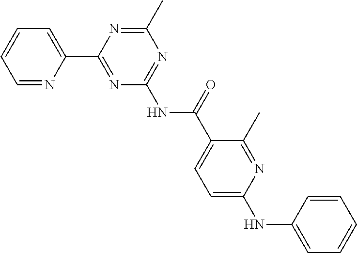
C1=NC(C2=NC(NC(=O)C3=CC=C(NC4=CC=CC=C4)N=C3C)=NC(C)=N2)=CC=C1
